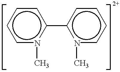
c1n(C)c(-c2n(C)cccc2)ccc1
